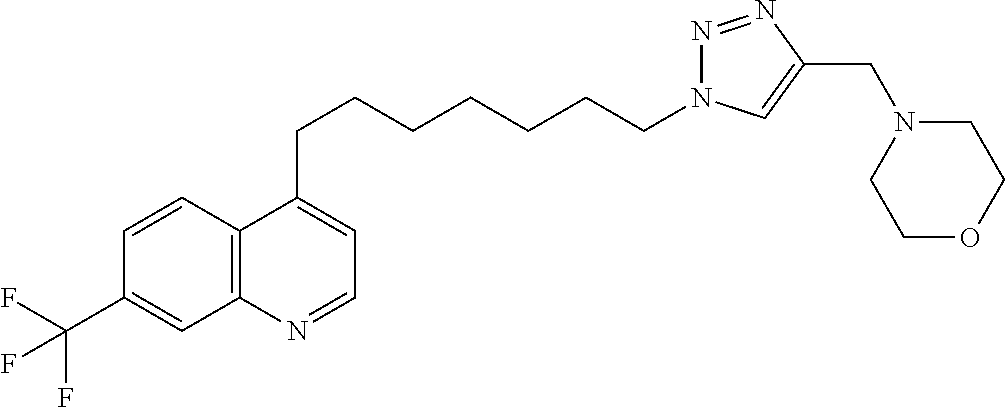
C12=C(C=CC(C(F)(F)F)=C1)C(CCCCCCCN1N=NC(CN3CCOCC3)=C1)=CC=N2
